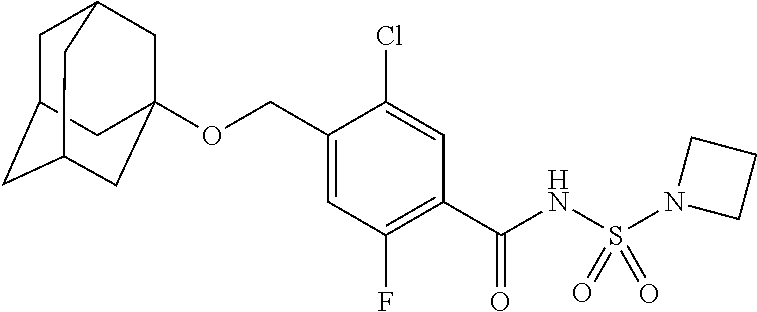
C1(COC23CC4CC(CC(C2)C4)C3)=CC(F)=C(C(NS(=O)(=O)N2CCC2)=O)C=C1Cl
